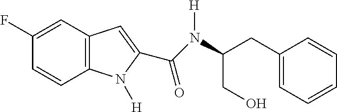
C1(F)=CC2=C(C=C1)N([H])C(C(=O)N(C(CC1=CC=CC=C1)CO)[H])=C2
